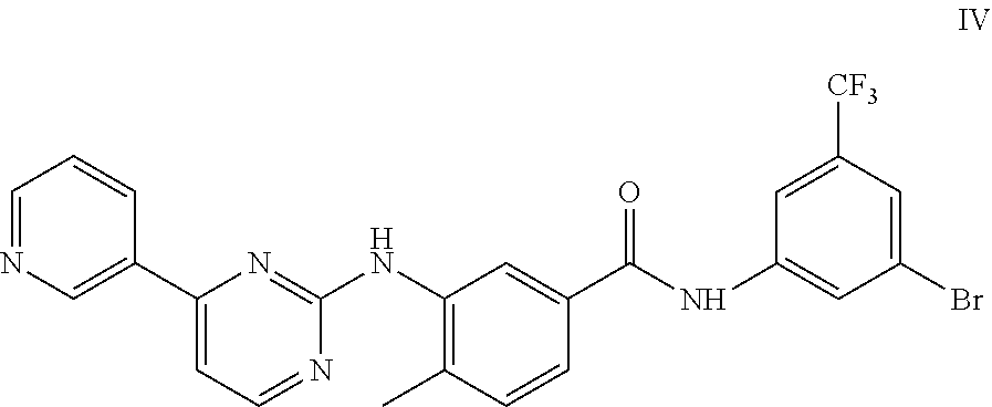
C1=NC=C(C2=CC=NC(NC3=C(C)C=CC(C(NC4=CC(Br)=CC([CF3])=C4)=O)=C3)=N2)C=C1
